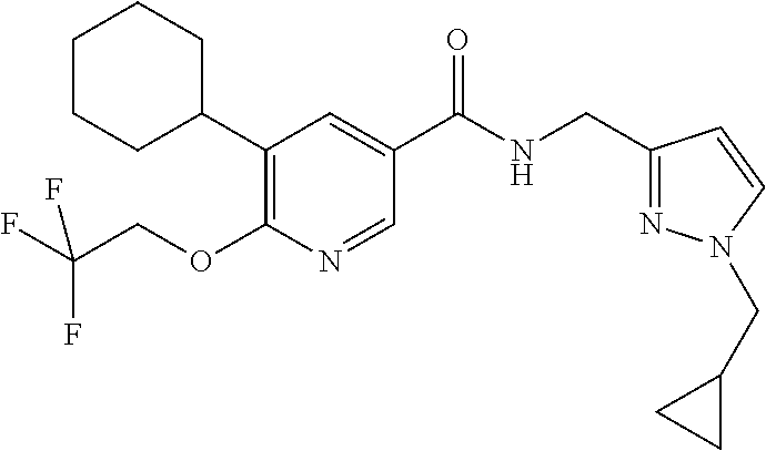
C1CCC(C2=C(OCC(F)(F)F)N=CC(C(=O)NCC3=NN(CC4CC4)C=C3)=C2)CC1
